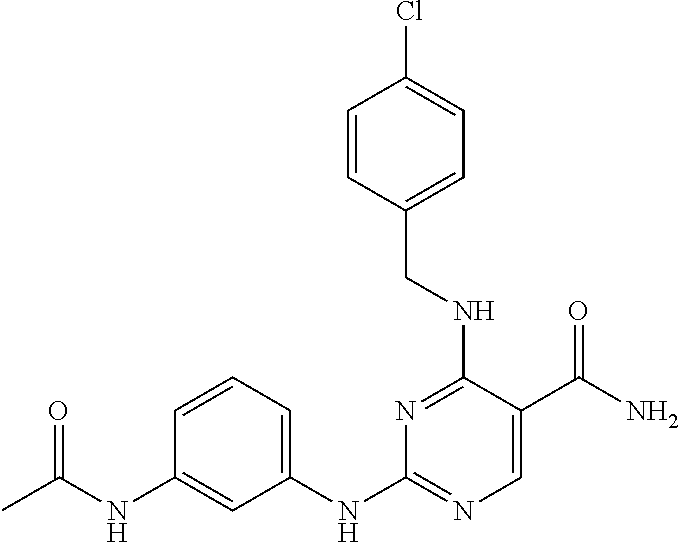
C1(NC2=NC=C(C(N)=O)C(NCC3=CC=C(Cl)C=C3)=N2)=CC=CC(NC(C)=O)=C1
